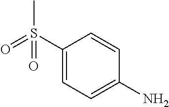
C1(S(C)(=O)=O)=CC=C(N)C=C1
